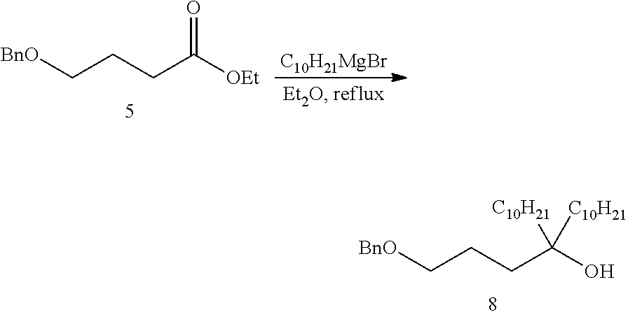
C(CCC([OEt])=O)[BnO].[C10H21MgBr].C(CCC(O)([C10H21])[C10H21])[BnO]
